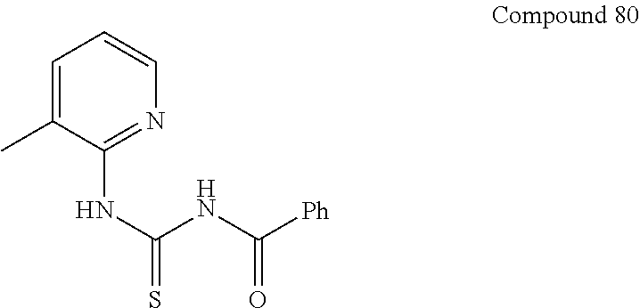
C1=C(C)C(NC(=S)NC([Ph])=O)=NC=C1
